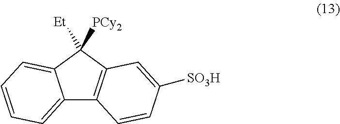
C12=CC=CC=C1C([Et])([PCy2])C1=C2C=CC([SO3H])=C1
